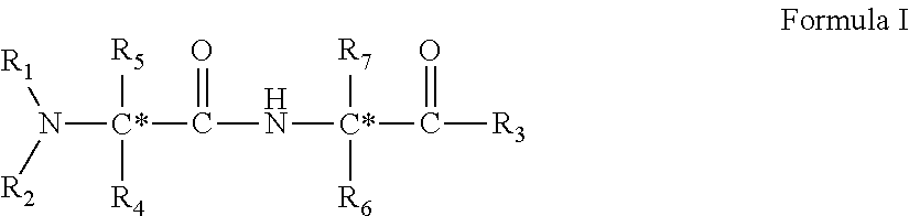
N([C*](C(N[C*](C([R3])=O)([R7])[R6])=O)([R5])[R4])([R1])[R2]
